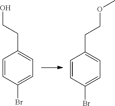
C1=CC(Br)=CC=C1CCO.C1=CC(Br)=CC=C1CCOC
